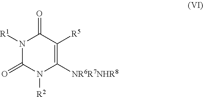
N1([R1])C(=O)N([R2])C([NR6R7NHR8])=C([R5])C1=O
